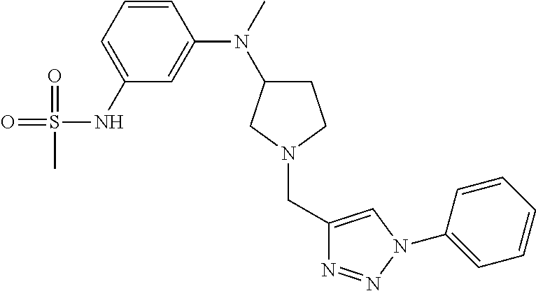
C1=C(NS(=O)(C)=O)C=C(N(C2CCN(CC3=CN(C4=CC=CC=C4)N=N3)C2)C)C=C1
